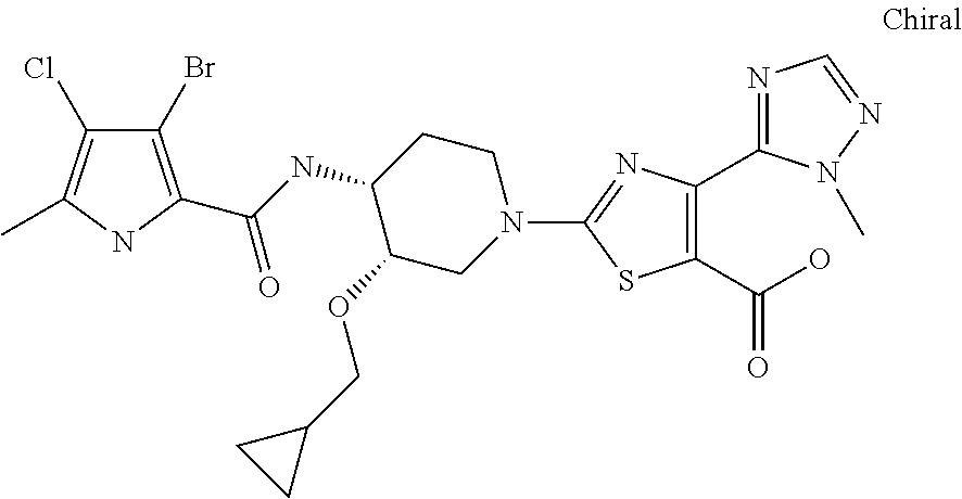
C1CC(NC(=O)C2=C(Br)C(Cl)=C(C)N2)C(OCC2CC2)CN1C1=NC(C2=NC=NN2C)=C(C(O)=O)S1
